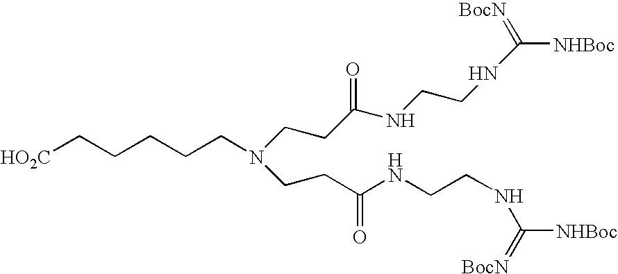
[HO2C]CCCCCN(CCC(NCCNC([NHBoc])=[BocN])=O)CCC(NCCNC(=[BocN])[NHBoc])=O
